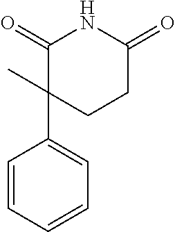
C1=CC=CC=C1C1(C)CCC(=O)NC1=O
